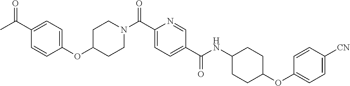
N(C(C1=CC=C(C(=O)N2CCC(OC3=CC=C(C(C)=O)C=C3)CC2)N=C1)=O)C1CCC(OC2=CC=C([CN])C=C2)CC1
